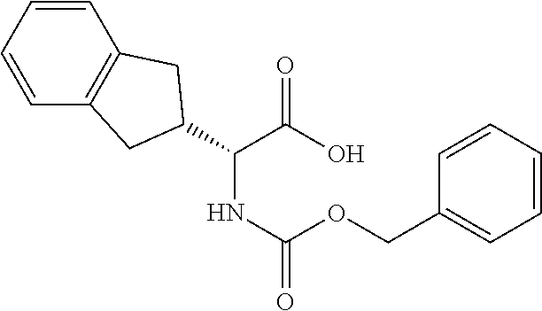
OC(=O)C(NC(OCC1=CC=CC=C1)=O)C1CC2=C(C=CC=C2)C1
